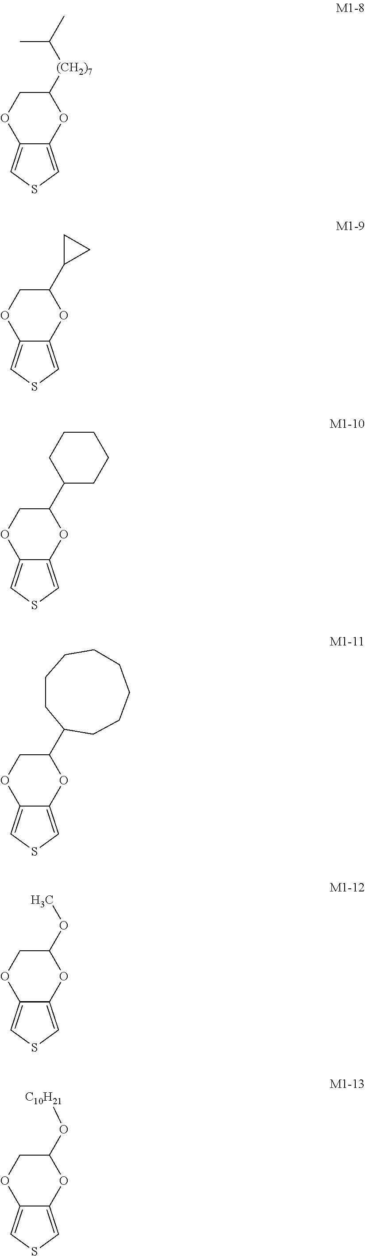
O1C(C2CCCCCCCC2)COC2=CSC=C12.O1C([(CH2)7]C(C)C)COC2=CSC=C12.O1C(C2CC2)COC2=CSC=C12.O1C(C2CCCCC2)COC2=CSC=C12.O1C(OC)COC2=CSC=C12.O1C(O[C10H21])COC2=CSC=C12
